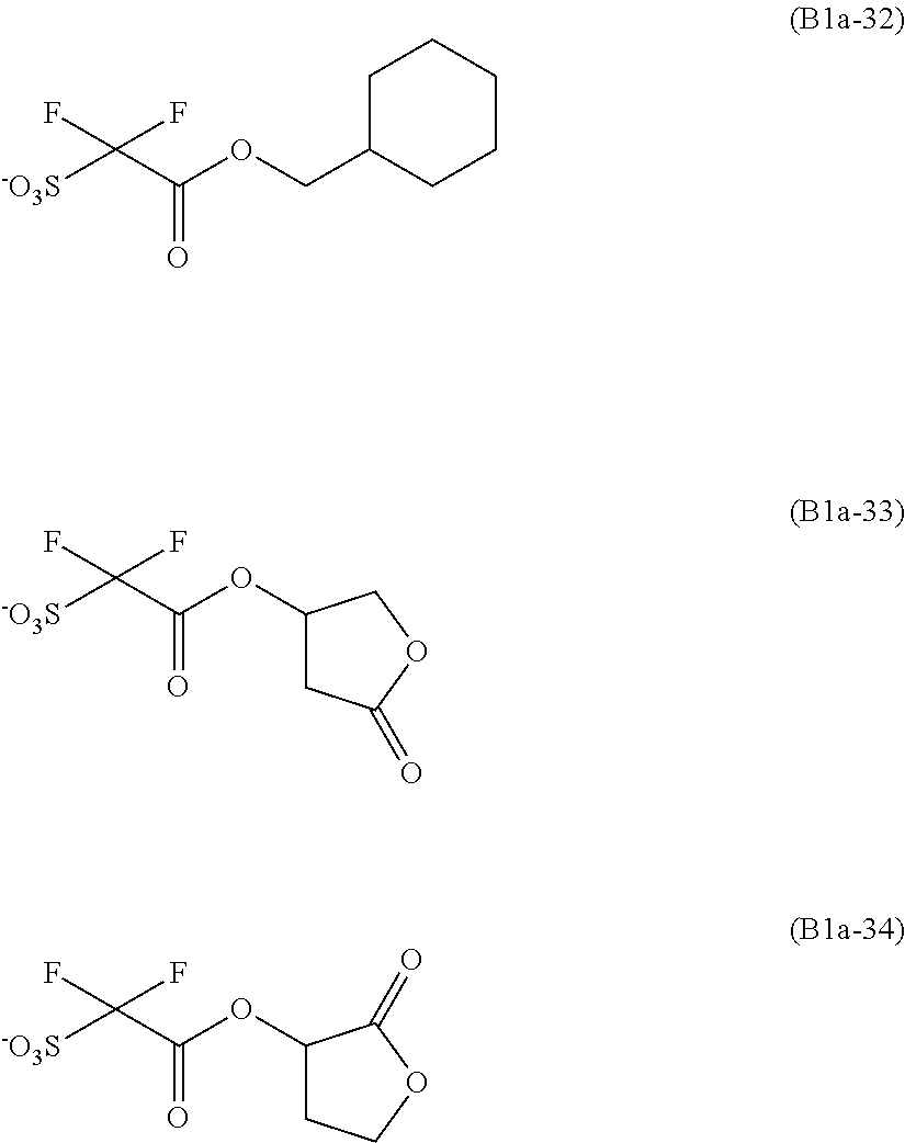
O(C(C([-O3S])(F)F)=O)CC1CCCCC1.O(C(C([-O3S])(F)F)=O)C1CC(=O)OC1.O(C(C([-O3S])(F)F)=O)C1CCOC1=O
